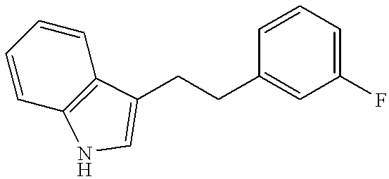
C1=CC=C(F)C=C1CCC1=CNC2=C1C=CC=C2
